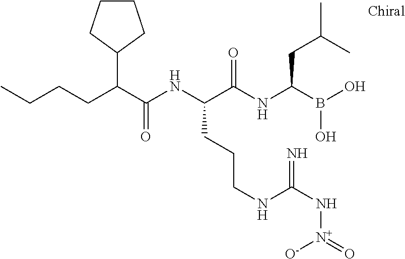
C(C(NC(C(NC(B(O)O)CC(C)C)=O)CCCNC(N[N+](=O)[O-])=N)=O)(CCCC)C1CCCC1
